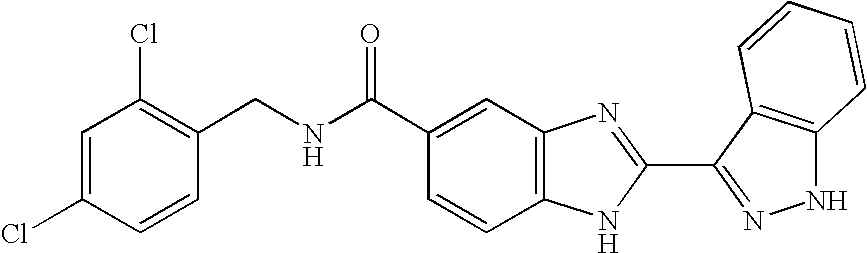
C1(C(NCC2=C(Cl)C=C(Cl)C=C2)=O)=CC2=C(C=C1)NC(C1=NNC3=C1C=CC=C3)=N2
